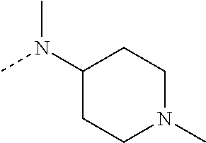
C1(N(C)C)CCN(C)CC1
